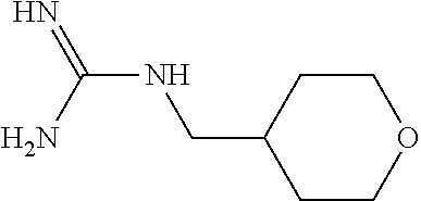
C1(CNC(=N)N)CCOCC1
